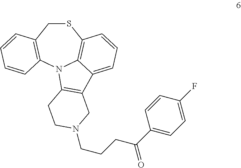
S1CC2=C(N3C4=C1C=CC=C4C1=C3CCN(CCCC(C3=CC=C(F)C=C3)=O)C1)C=CC=C2
